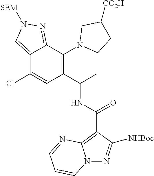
C12=CN([SEM])N=C1C(N1CCC([CO2H])C1)=C(C(C)NC(=O)C1=C3N(N=C1[NHBoc])C=CC=N3)C=C2Cl
